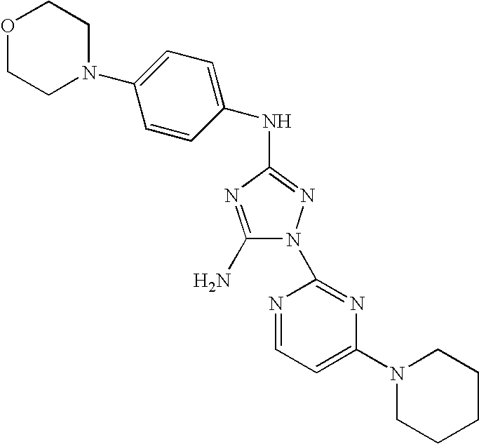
C1(N)=NC(NC2=CC=C(N3CCOCC3)C=C2)=NN1C1=NC(N2CCCCC2)=CC=N1
